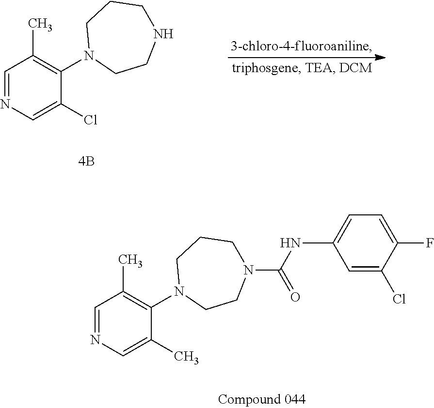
C1=NC=C(Cl)C(N2CCNCCC2)=C1C.C1=NC=C(C)C(N2CCN(C(NC3=CC=C(F)C(Cl)=C3)=O)CCC2)=C1C
